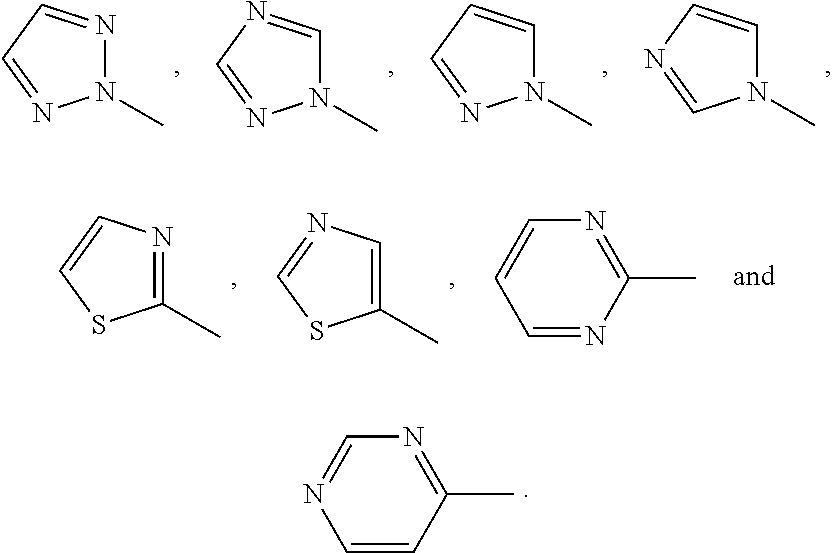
N1(C)C=CN=C1.N1(C)C=CC=N1.N1(C)C=NC=N1.N1(C)N=CC=N1.C1(C)=NC=CS1.C1(C)=CN=CS1.C1=NC(C)=NC=C1.C1=CC(C)=NC=N1
